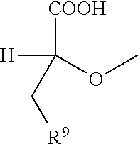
[H]C([COOH])(OC)C[R9]
